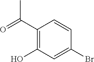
C1(C(=O)C)=C(O)C=C(Br)C=C1
